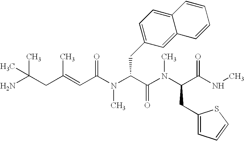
NC(CC(=CC(N(C(C(N(C(C(NC)=O)CC1=CC=CS1)C)=O)CC1=CC=C2C(=C1)C=CC=C2)C)=O)C)(C)C
